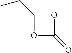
O1C(=O)OC1CC
